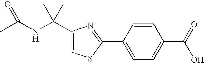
C1(C(NC(C)=O)(C)C)=CSC(C2=CC=C(C(=O)O)C=C2)=N1
